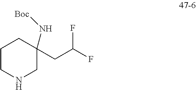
C1CNCC(CC(F)F)(N[Boc])C1
